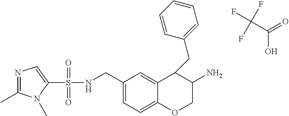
C1(S(NCC2=CC=C3C(=C2)C(CC2=CC=CC=C2)C(N)CO3)(=O)=O)=CN=C(C)N1C.C(C(=O)O)(F)(F)F
